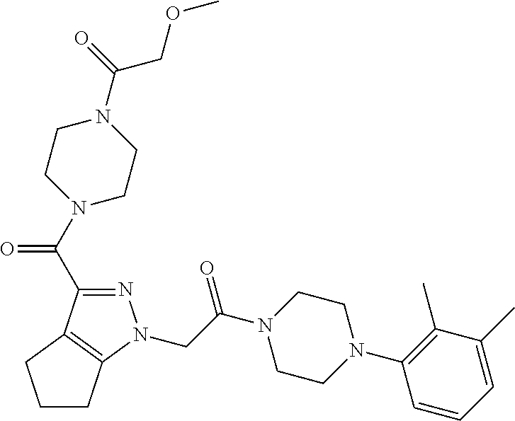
C(C(N1CCN(C2=C(C)C(C)=CC=C2)CC1)=O)N1N=C(C(N2CCN(C(=O)COC)CC2)=O)C2=C1CCC2
